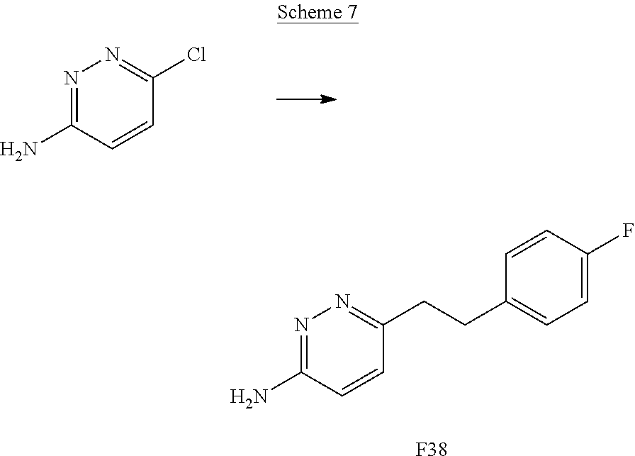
N1=C(N)C=CC(Cl)=N1.N1=C(N)C=CC(CCC2=CC=C(F)C=C2)=N1.[F38]
